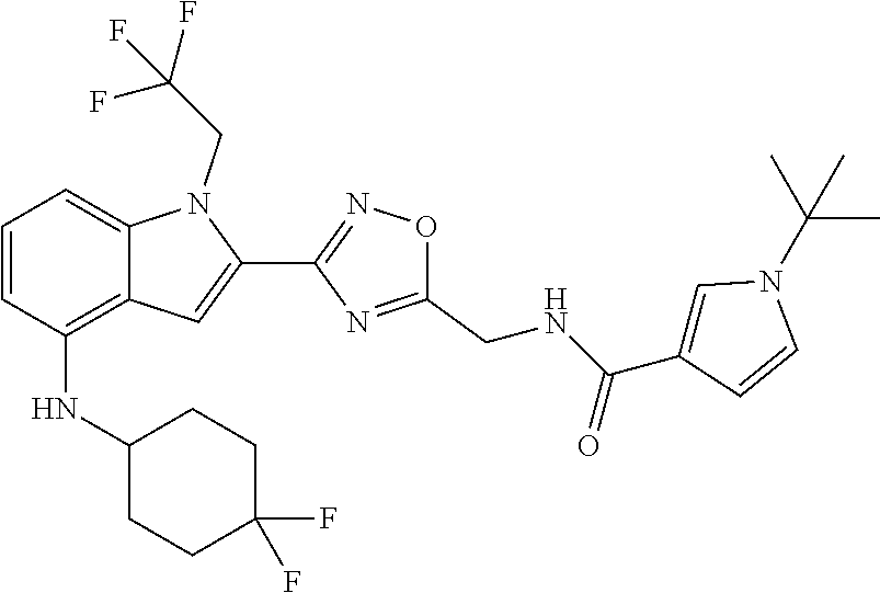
C1=CC(NC2CCC(F)(F)CC2)=C2C(=C1)N(CC(F)(F)F)C(C1=NOC(CNC(C3=CN(C(C)(C)C)C=C3)=O)=N1)=C2
